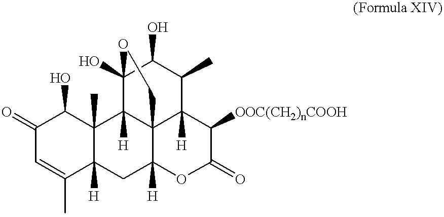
C1(=O)C=C(C)C2([H])C(C)(C1O)C1([H])C34C([H])(C2)OC(=O)C([OOC(CH2)nCOOH])C3([H])C(C)C(O)C1(O)OC4
